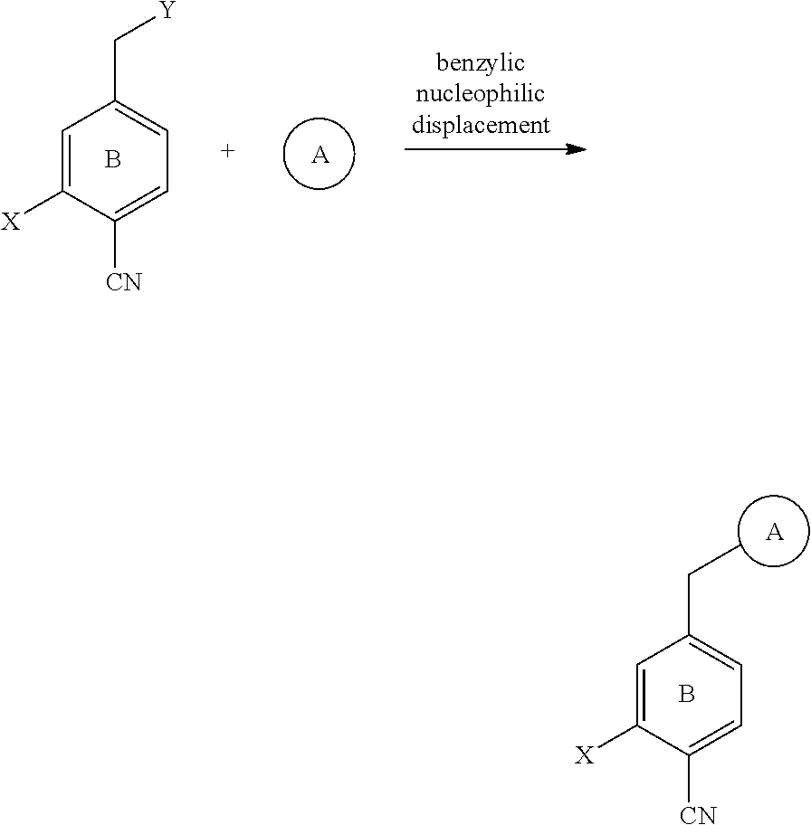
C1=C([X])C([CN])=CC=C1C[Y].[A].B.[A].B.C1=C([X])C([CN])=CC=C1CC
